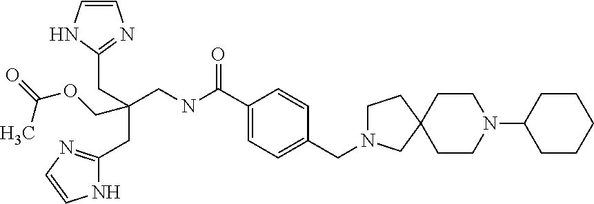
C1=CNC(CC(CC2=NC=CN2)(CNC(C2=CC=C(CN3CCC4(C3)CCN(C3CCCCC3)CC4)C=C2)=O)COC(=O)C)=N1
